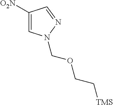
C1([O2N])=CN(COCC[TMS])N=C1
